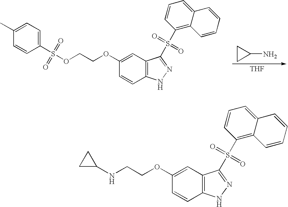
O(CCOC1=CC2=C(C=C1)NN=C2S(C1=C2C(=CC=C1)C=CC=C2)(=O)=O)S(C1=CC=C(C)C=C1)(=O)=O.[THF].NC1CC1.C1(NCCOC2=CC3=C(C=C2)NN=C3S(C2=C3C(=CC=C2)C=CC=C3)(=O)=O)CC1
